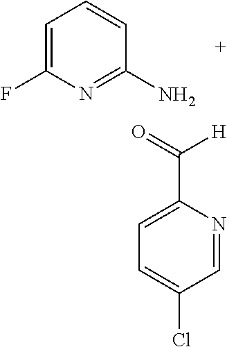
C1=C(F)N=C(N)C=C1.C1=C(C([H])=O)N=CC(Cl)=C1
